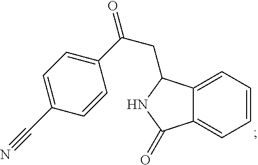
C1=CC=C2C(=C1)C(=O)NC2CC(C1=CC=C(C#N)C=C1)=O
